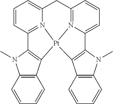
C1=CC2=C(C=C1)C1=C(N2C)C2=N3C(=CC=C2)CC2=N4[Pt]13C1=C(N(C)C3=C1C=CC=C3)C4=CC=C2
